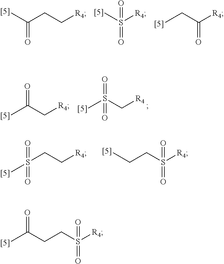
CC(CCS([R4])(=O)=O)=O.CC(CC[R4])=O.S(=O)(C)([R4])=O.CCC([R4])=O.CS(CC[R4])(=O)=O.CCCS([R4])(=O)=O.CC(C[R4])=O.CS(C[R4])(=O)=O
